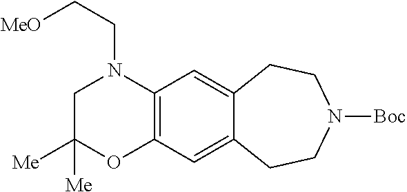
C12=C(C=C3C(=C1)CCN([Boc])CC3)N(CC[MeO])CC([Me])([Me])O2
